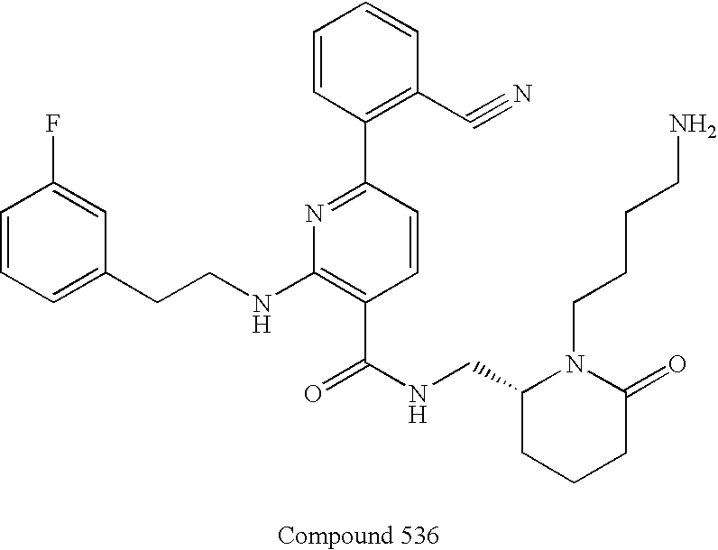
C1=CC=C(CCNC2=C(C(NCC3CCCC(=O)N3CCCCN)=O)C=CC(C3=C(C#N)C=CC=C3)=N2)C=C1F
